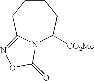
N12C([CO2Me])CCCCC1=NOC2=O
